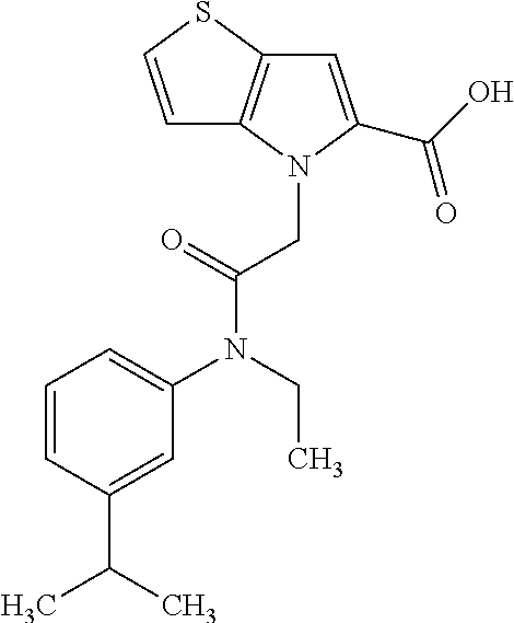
C1=CC(C(C)C)=CC(N(CC)C(CN2C(C(O)=O)=CC3=C2C=CS3)=O)=C1
